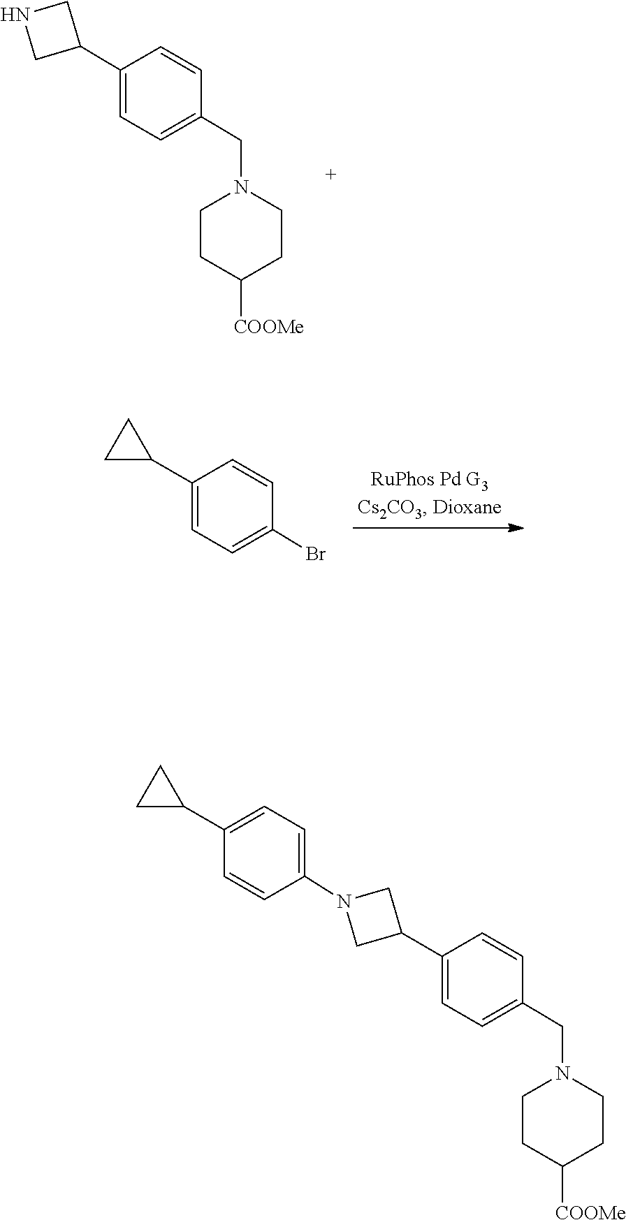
C1=CC(CN2CCC([COOMe])CC2)=CC=C1C1CNC1.C1=CC(Br)=CC=C1C1CC1.C1=C(CN2CCC([COOMe])CC2)C=CC(C2CN(C3=CC=C(C4CC4)C=C3)C2)=C1
